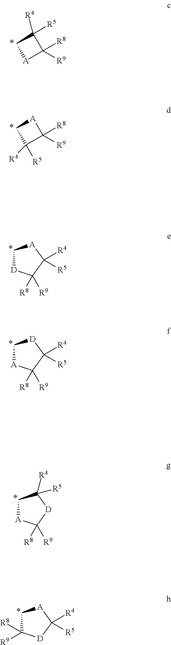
C1([R4])([R5])C[A]C1([R8])[R9].[A]1CC([R4])([R5])C1([R8])[R9].C1[D]C([R8])([R9])C([R4])([R5])[A]1.C1[A]C([R8])([R9])C([R4])([R5])[D]1.C1C([R8])([R9])[D]C([R4])([R5])[A]1.C1[A]C([R8])([R9])[D]C1([R4])[R5]
